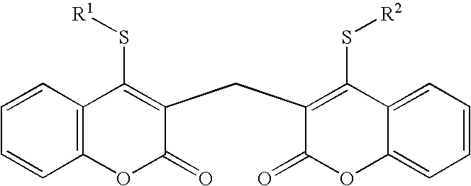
C1=CC2=C(C=C1)OC(=O)C(CC1=C(S[R2])C3=CC=CC=C3OC1=O)=C2S[R1]
